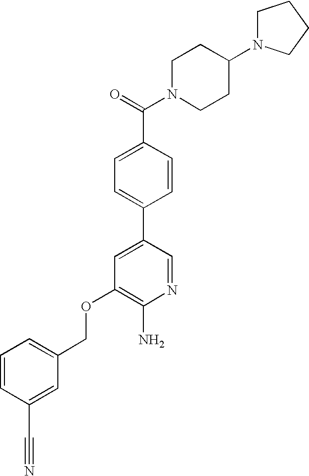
C(OC1=C(N)N=CC(C2=CC=C(C(=O)N3CCC(N4CCCC4)CC3)C=C2)=C1)C1=CC=CC(C#N)=C1
